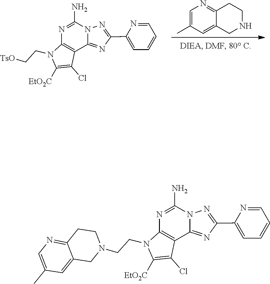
C1=C(C2=NN3C(=N2)C2=C(N(CC[TsO])C([EtO2C])=C2Cl)N=C3N)N=CC=C1.C12=CC(C)=CN=C1CCNC2.C1=C(C2=NN3C(=N2)C2=C(N(CCN4CCC5=NC=C(C)C=C5C4)C([EtO2C])=C2Cl)N=C3N)N=CC=C1
